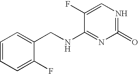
C1=CC=C(F)C(CNC2=NC(=O)=NC=C2F)=C1
